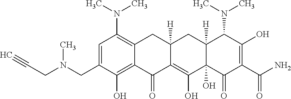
C1=C(CN(CC#C)C)C(O)=C2C(=C1N(C)C)CC1([H])C(=C(O)C3(O)C([H])(C1)C(N(C)C)C(O)=C(C(N)=O)C3=O)C2=O
